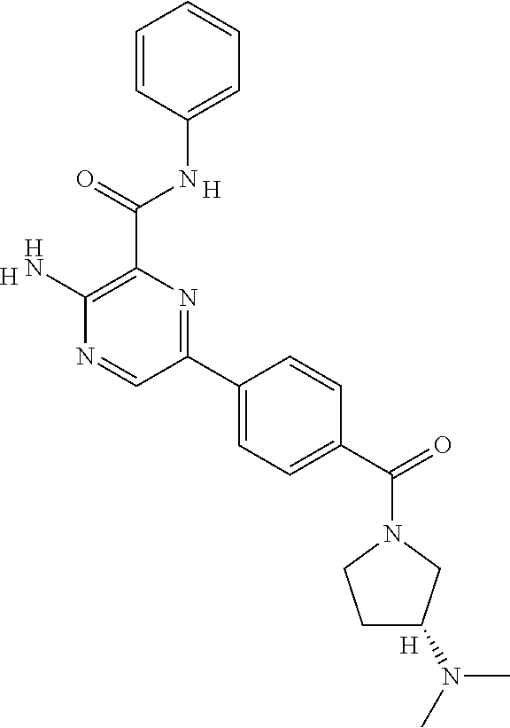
C1=C(NC(C2=C(N)N=CC(C3=CC=C(C(=O)N4CCC(N(C)C)C4)C=C3)=N2)=O)C=CC=C1.[H].[H].[H]
